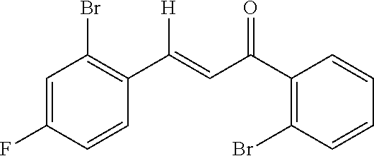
C1=C(F)C=CC(C([H])=CC(C2=C(Br)C=CC=C2)=O)=C1Br
